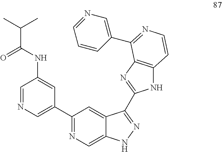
C1=NC=C(C2=NC=C3C(=C2)C(C2=NC4=C(N2)C=CN=C4C2=CN=CC=C2)=NN3)C=C1NC(C(C)C)=O
